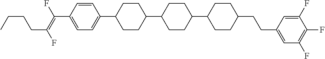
C1=CC(C2CCC(C3CCC(C4CCC(CCC5=CC(F)=C(F)C(F)=C5)CC4)CC3)CC2)=CC=C1C(=C(F)CCCC)F
